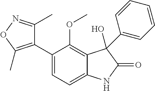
C1=C(C2=C(C)ON=C2C)C(OC)=C2C(=C1)NC(=O)C2(O)C1=CC=CC=C1
